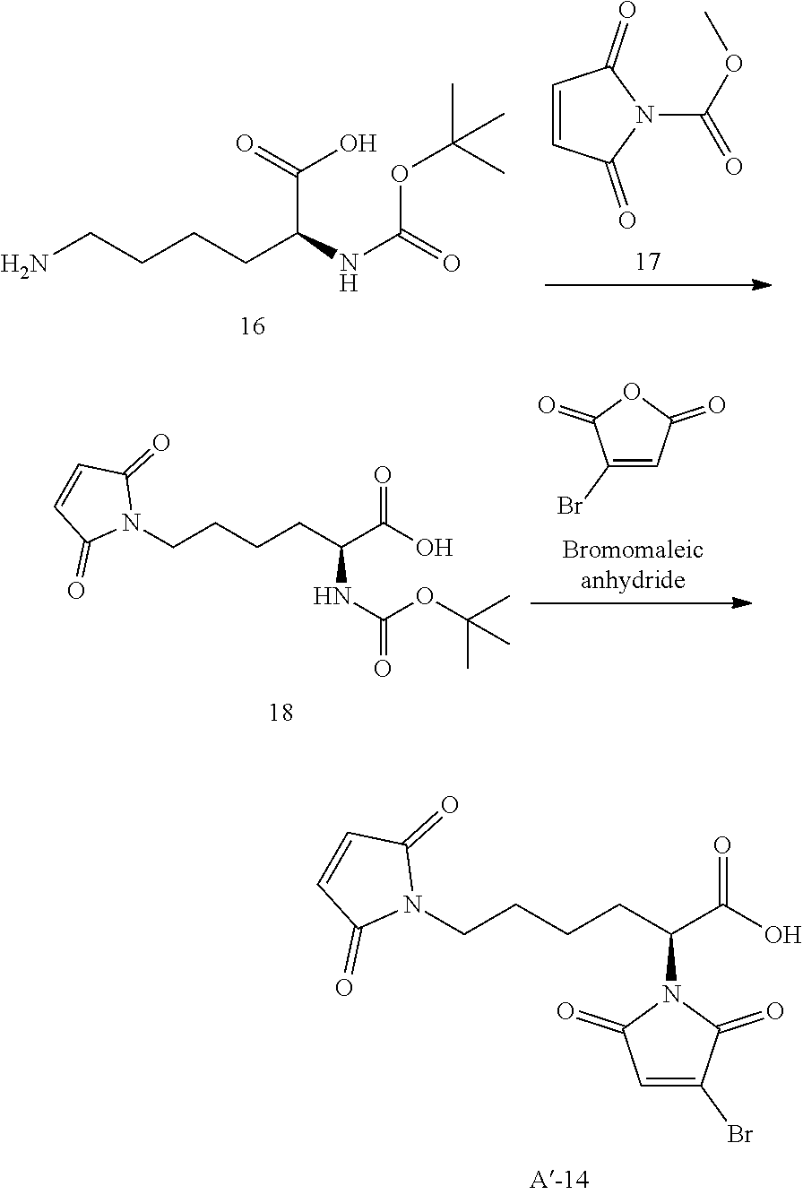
N1(CCCCC(C(O)=O)N2C(=O)C=C(Br)C2=O)C(=O)C=CC1=O.C1=CC(=O)N(C(OC)=O)C1=O.NCCCCC(NC(=O)OC(C)(C)C)C(=O)O.N1(CCCCC(C(O)=O)NC(OC(C)(C)C)=O)C(=O)C=CC1=O.C1(Br)=CC(=O)OC1=O
